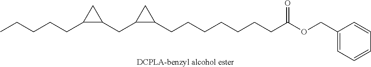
CCCCCC1C(CC2C(CCCCCCCC(OCC3=CC=CC=C3)=O)C2)C1
